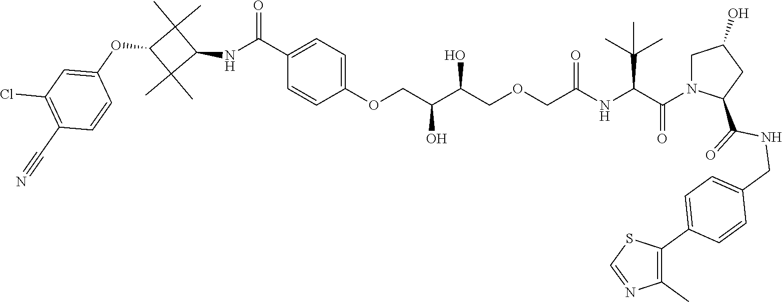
C1(C#N)=C(Cl)C=C(OC2C(C)(C)C(NC(C3=CC=C(OCC(C(COCC(NC(C(N4CC(O)CC4C(NCC4=CC=C(C5=C(C)N=CS5)C=C4)=O)=O)C(C)(C)C)=O)O)O)C=C3)=O)C2(C)C)C=C1
